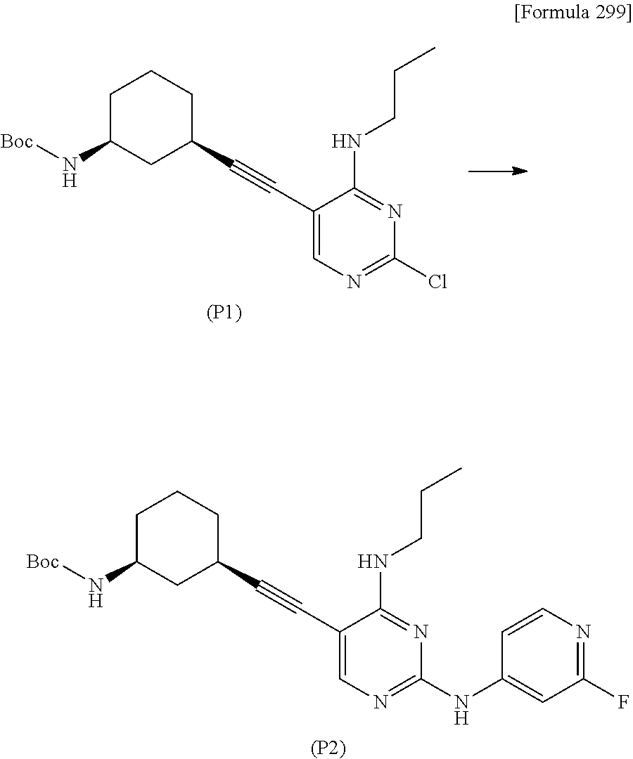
[(P2)].C1C(N[Boc])CC(C#CC2=CN=C(NC3=CC(F)=NC=C3)N=C2NCCC)CC1.[(P1)].C1C(N[Boc])CC(C#CC2=CN=C(Cl)N=C2NCCC)CC1
